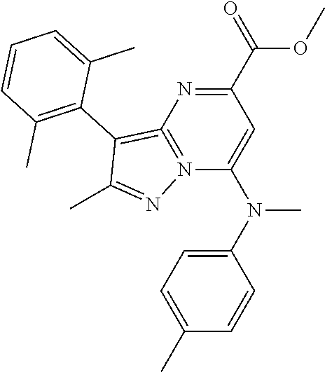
C1=C(C)C=CC(N(C2=CC(C(=O)OC)=NC3=N2N=C(C)C=3C2=C(C)C=CC=C2C)C)=C1
